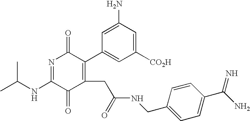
CC(NC1=NC(=O)C(C2=CC([CO2H])=CC(N)=C2)=C(CC(=O)NCC2=CC=C(C(=N)N)C=C2)C1=O)C
